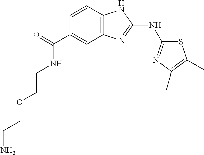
C12=C(N=C(NC3=NC(C)=C(C)S3)N1)C=C(C(NCCOCCN)=O)C=C2
